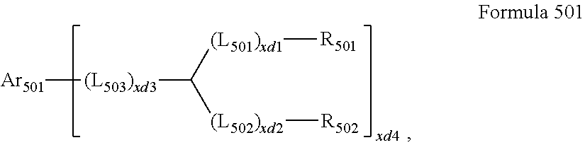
[Ar501][(L503)xd3]C([(L501)xd1][R501])[(L502)xd2][R502]
